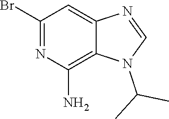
C1(Br)=NC(N)=C2C(=C1)N=CN2C(C)C
